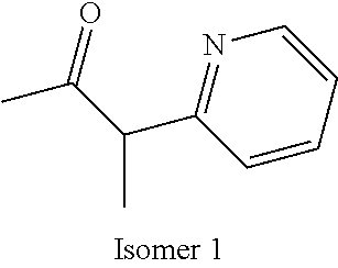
C1=CC=CN=C1C(C(C)=O)C
